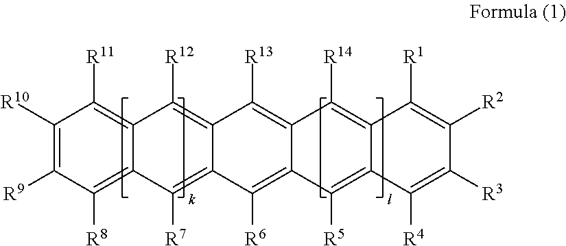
C1([R10])=C([R9])C([R8])=C2C(=C1[R11])C([R12])=C1C(=C2[R7])C([R6])=C2C(=C1[R13])C([R14])=C1C(=C2[R5])C([R4])=C([R3])C([R2])=C1[R1]
